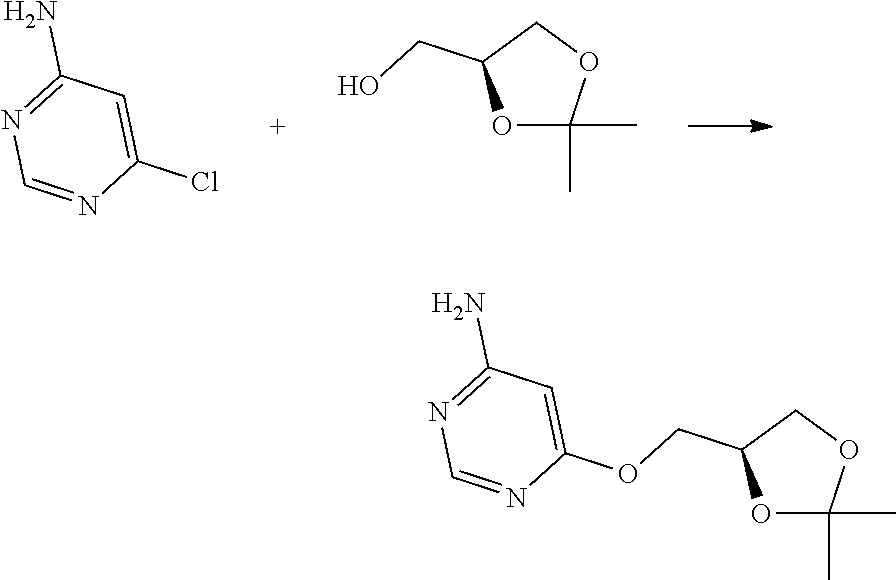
O1C(C)(C)OCC1CO.ClC1=CC(N)=NC=N1.O1C(C)(C)OCC1COC1=CC(N)=NC=N1
